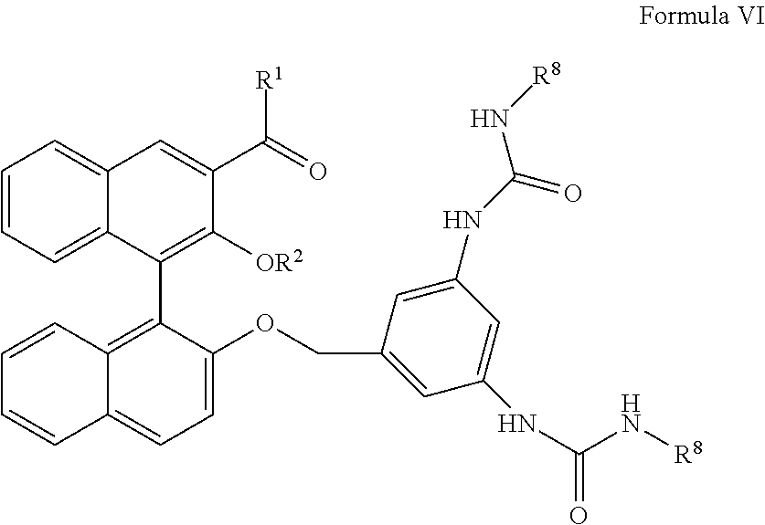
C1=CC=C2C(=C1)C=C(C(=O)[R1])C([OR2])=C2C1=C2C(=CC=C1OCC1=CC(NC(=O)N[R8])=CC(NC(N[R8])=O)=C1)C=CC=C2
